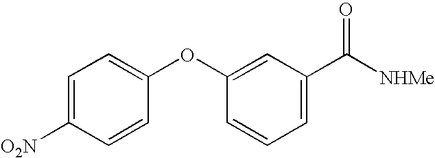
C1=C([O2N])C=CC(OC2=CC(C([NHMe])=O)=CC=C2)=C1
